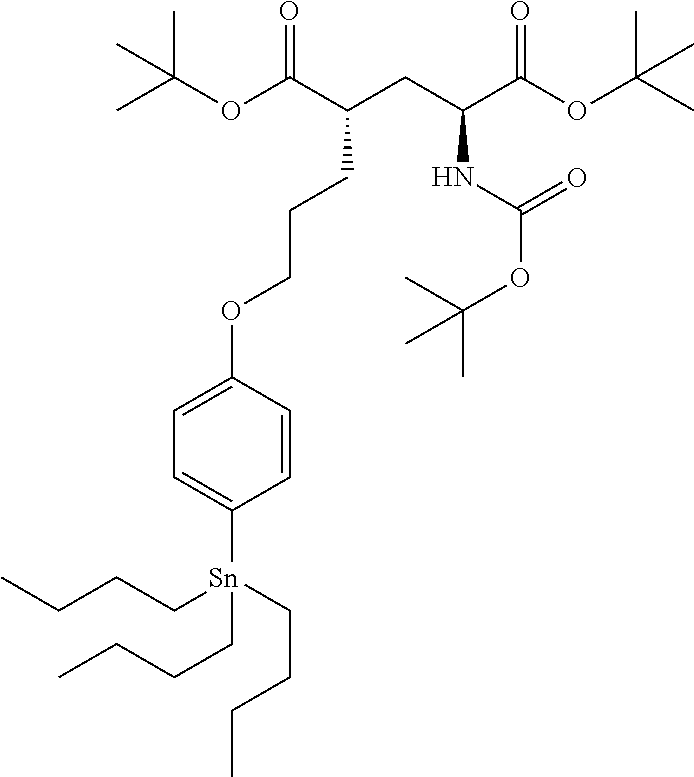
C(C(CC(NC(OC(C)(C)C)=O)C(OC(C)(C)C)=O)C(OC(C)(C)C)=O)CCOC1=CC=C([Sn](CCCC)(CCCC)CCCC)C=C1
